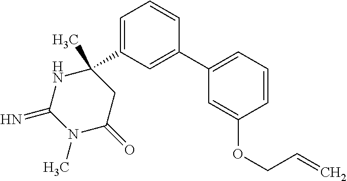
C1=CC(C2=CC=CC(OCC=C)=C2)=CC(C2(C)NC(=N)N(C)C(=O)C2)=C1
